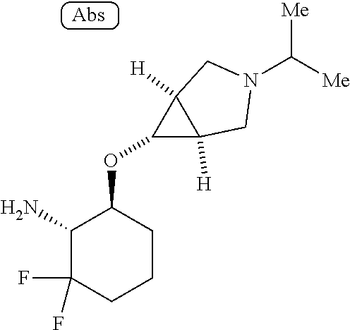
C1(N)C(F)(F)CCCC1OC1C2([H])CN(C([Me])[Me])CC21[H]
